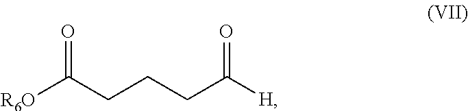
[R6O]C(CCCC([H])=O)=O
